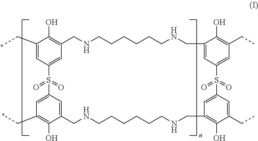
C1(CC)=CC2=CC(=C1O)CNCCCCCCNCC1=CC(=CC(CC)=C1O)S(=O)(=O)C1=CC(=C(O)C(CC)=C1)CNCCCCCCNCC1=CC(=CC(CC)=C1O)S2(=O)=O
